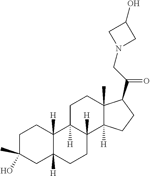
C1C(O)(C)CC2([H])C([H])(C1)C1([H])C([H])(CC2)C2([H])C(C)(CC1)C(C(CN1CC(O)C1)=O)CC2
